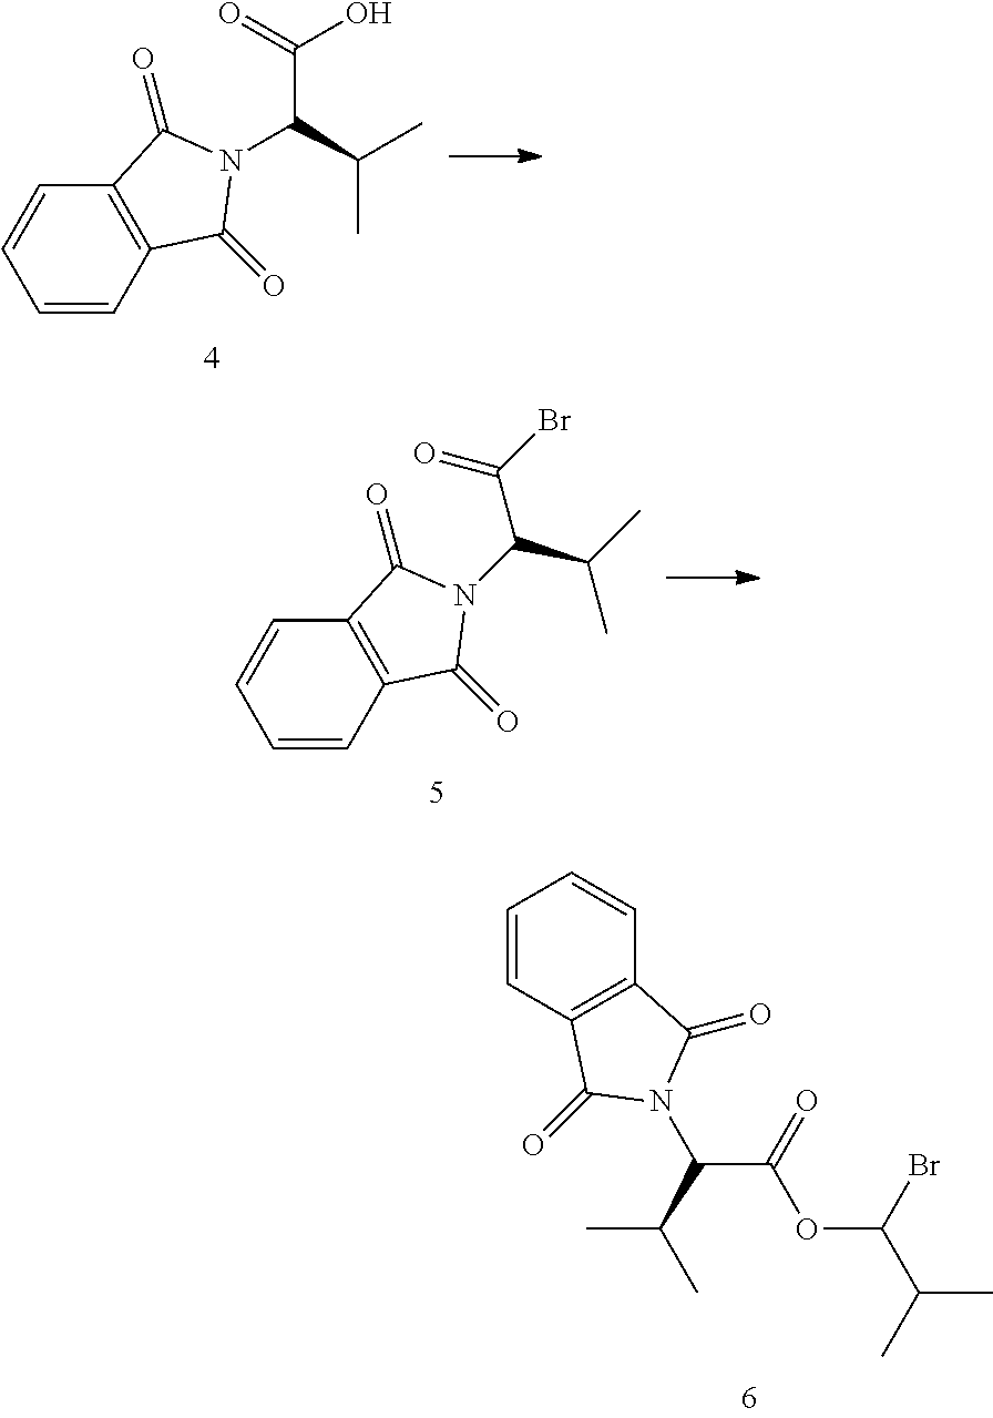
C1=CC2=C(C=C1)C(=O)N(C(C(=O)O)C(C)C)C2=O.C1=CC2=C(C=C1)C(=O)N(C(C(=O)Br)C(C)C)C2=O.C1=CC2=C(C=C1)C(=O)N(C(C(OC(Br)C(C)C)=O)C(C)C)C2=O
